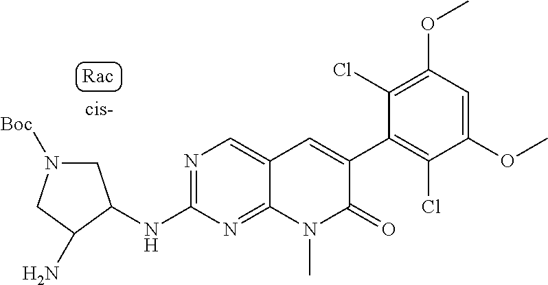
N(C1=NC=C2C(=N1)N(C)C(=O)C(C1=C(Cl)C(OC)=CC(OC)=C1Cl)=C2)C1CN([Boc])CC1N
